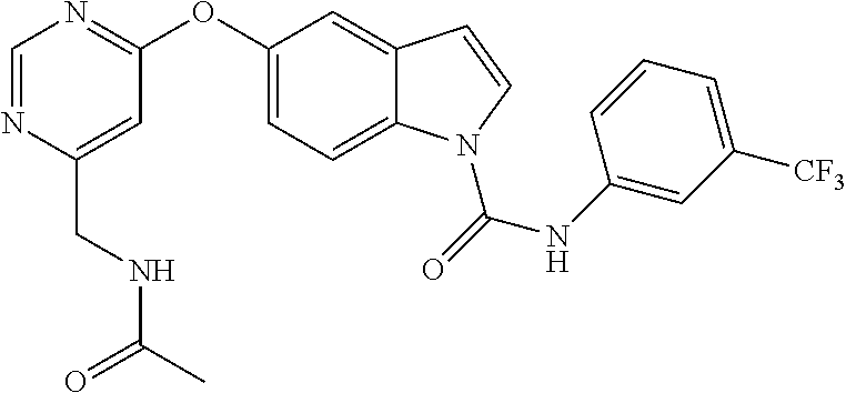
C(C1=CC(OC2=CC=C3C(=C2)C=CN3C(NC2=CC([CF3])=CC=C2)=O)=NC=N1)NC(C)=O
